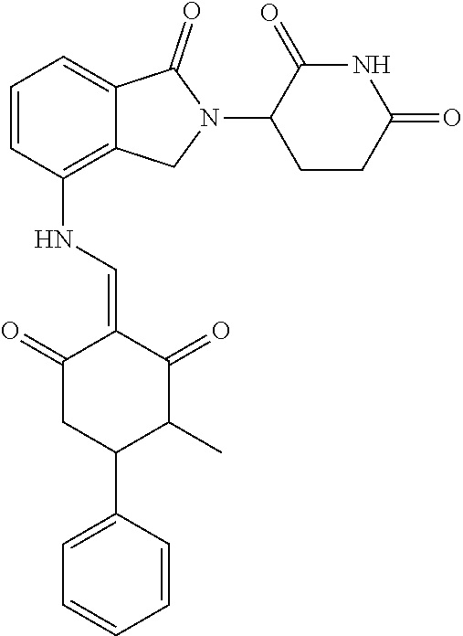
N(C1=C2C(=CC=C1)C(=O)N(C1CCC(=O)NC1=O)C2)C=C1C(=O)CC(C2=CC=CC=C2)C(C)C1=O
